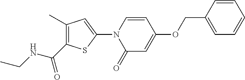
N(C(C1=C(C)C=C(N2C(=O)C=C(OCC3=CC=CC=C3)C=C2)S1)=O)CC
